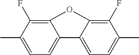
C12=C(F)C(C)=CC=C1C1=CC=C(C)C(F)=C1O2
